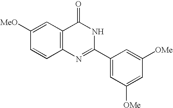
C1([OMe])=CC([OMe])=CC(C2=NC3=C(C(=O)N2)C=C([MeO])C=C3)=C1
